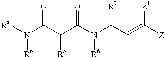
[Ra]N(C(C(C(N(C(C=C([Z])[Z1])[R7])[R6])=O)[R5])=O)[R6]
